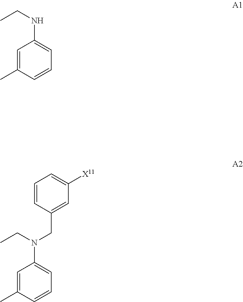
C1=C(C)C=CC=C1NCC.C1=C(C)C=CC=C1N(CC)CC1=CC([X11])=CC=C1
